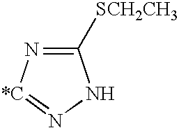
C1([SCH2CH3])=N[*C]=NN1
